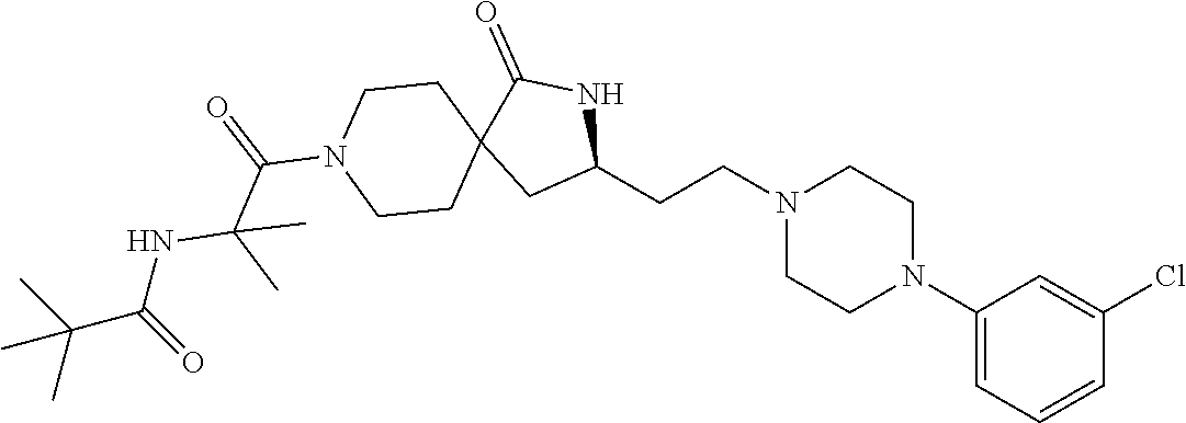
C1(N2CCN(CCC3NC(=O)C4(C3)CCN(C(=O)C(NC(C(C)(C)C)=O)(C)C)CC4)CC2)=CC=CC(Cl)=C1
